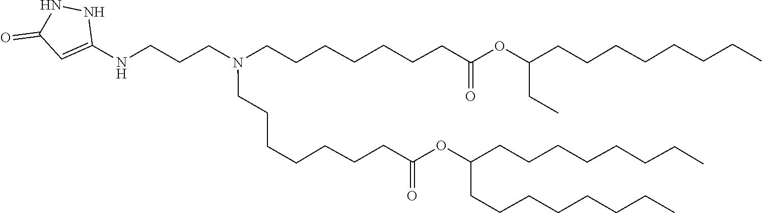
C(C(=O)OC(CCCCCCCC)CCCCCCCC)CCCCCCN(CCCCCCCC(=O)OC(CC)CCCCCCCC)CCCNC1=CC(=O)NN1
